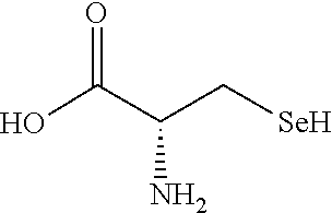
OC(C(C[SeH])N)=O
